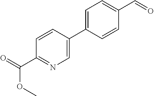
C1=CC(C2=CC=C(C=O)C=C2)=CN=C1C(=O)OC
